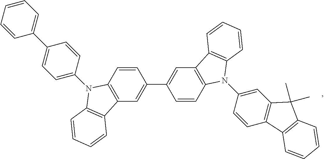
C1(C2=CC=CC=C2)=CC=C(N2C3=C(C=C(C4=CC5=C(C=C4)N(C4=CC6=C(C=C4)C4=C(C6(C)C)C=CC=C4)C4=C5C=CC=C4)C=C3)C3=C2C=CC=C3)C=C1
